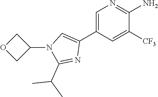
C1=C(C2=CN(C3COC3)C(C(C)C)=N2)C=C([CF3])C(N)=N1
